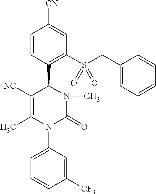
C1(C2C([NC])=C(C)N(C3=CC=CC([CF3])=C3)C(=O)N2C)=C(S(CC2=CC=CC=C2)(=O)=O)C=C([CN])C=C1
